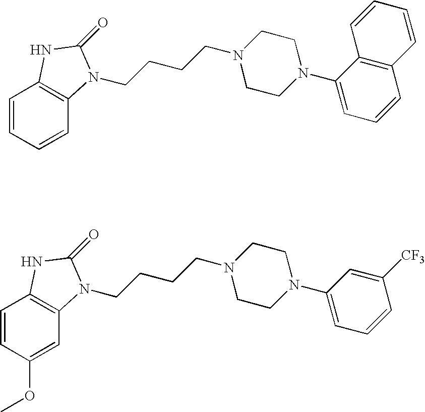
C1=CC=CC2=C1NC(=O)N2CCCCN1CCN(C2=CC=CC3=C2C=CC=C3)CC1.C1=CC(OC)=CC2=C1NC(=O)N2CCCCN1CCN(C2=CC=CC([CF3])=C2)CC1
